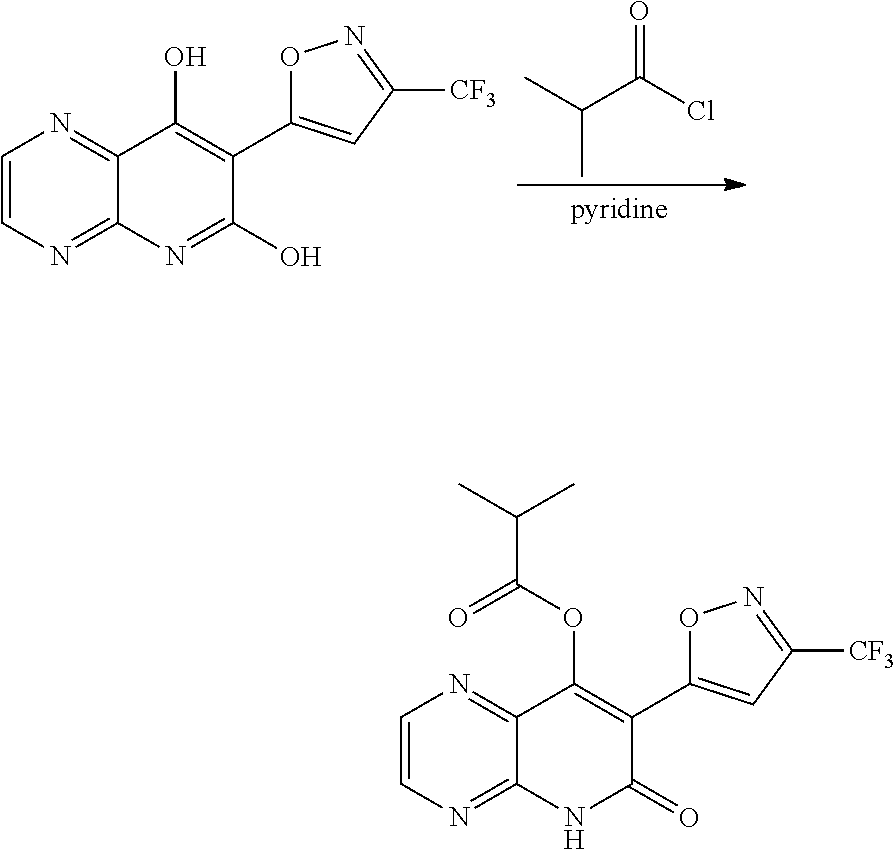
CC(C(Cl)=O)C.C1=CN=C2C(=N1)C(O)=C(C1=CC([CF3])=NO1)C(O)=N2.C1=CN=C2C(=N1)C(OC(=O)C(C)C)=C(C1=CC([CF3])=NO1)C(=O)N2
